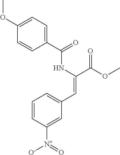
C1(OC)=CC=C(C(=O)NC(=CC2=CC=CC([N+](=O)[O-])=C2)C(OC)=O)C=C1
